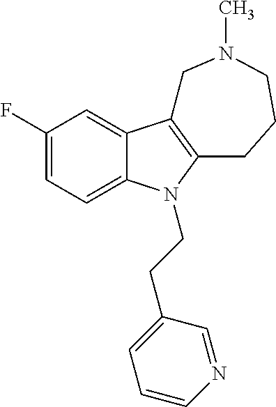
C1(F)=CC=C2C(=C1)C1=C(N2CCC2=CC=CN=C2)CCCN(C)C1
